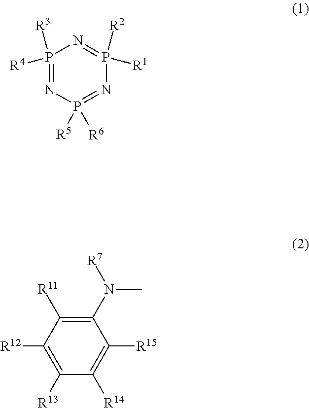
P1([R3])([R4])=NP([R5])([R6])=NP([R2])([R1])=N1.C1(N([R7])C)=C([R11])C([R12])=C([R13])C([R14])=C1[R15]
